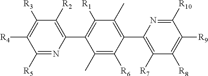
C1([R5])=NC(C2=C([R1])C(C)=C(C3=C([R7])C([R8])=C([R9])C([R10])=N3)C([R6])=C2C)=C([R2])C([R3])=C1[R4]
